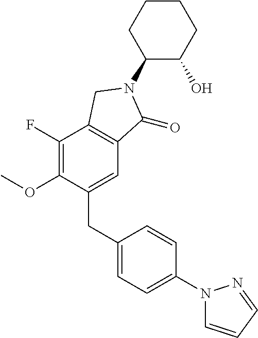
C1(F)=C(OC)C(CC2=CC=C(N3C=CC=N3)C=C2)=CC2=C1CN(C1C(O)CCCC1)C2=O
